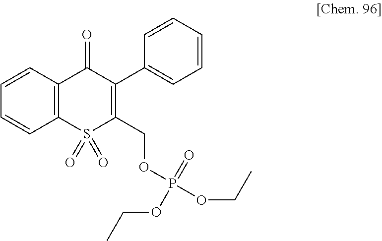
C1=CC=CC2=C1C(=O)C(C1=CC=CC=C1)=C(COP(OCC)(=O)OCC)S2(=O)=O
